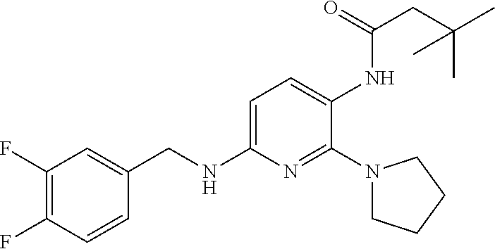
C1(F)=C(F)C=CC(CNC2=CC=C(NC(=O)CC(C)(C)C)C(N3CCCC3)=N2)=C1
